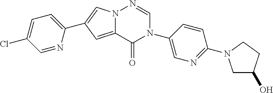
C12=CC(C3=CC=C(Cl)C=N3)=CN1N=CN(C1=CN=C(N3CC(O)CC3)C=C1)C2=O
